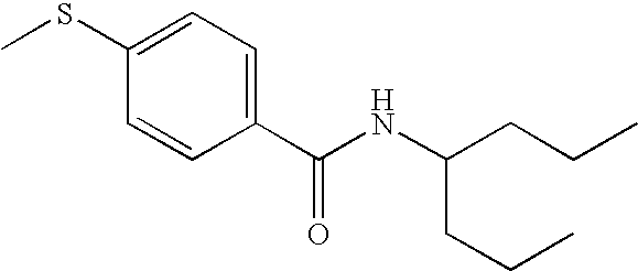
C1(C(NC(CCC)CCC)=O)=CC=C(SC)C=C1
